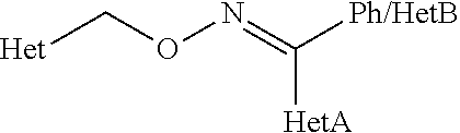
[Het]CON=C([Ph/HetB])[HetA]
